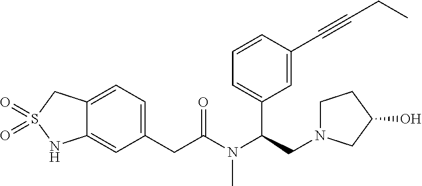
C12=CC=C(CC(N(C(CN3CCC(O)C3)C3=CC=CC(C#CCC)=C3)C)=O)C=C1NS(=O)(=O)C2
